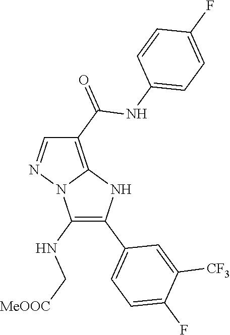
C1(NC[MeOOC])=C(C2=CC=C(F)C([CF3])=C2)NC2=C(C(=O)NC3=CC=C(F)C=C3)C=NN12
